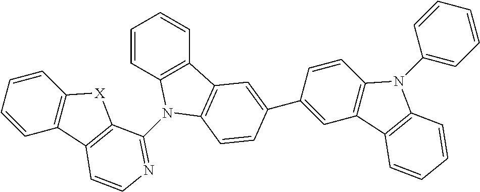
C1=CC=CC2=C1[X]C1=C2C=CN=C1N1C2=C(C=CC=C2)C2=C1C=CC(C1=CC3=C(C=C1)N(C1=CC=CC=C1)C1=C3C=CC=C1)=C2
